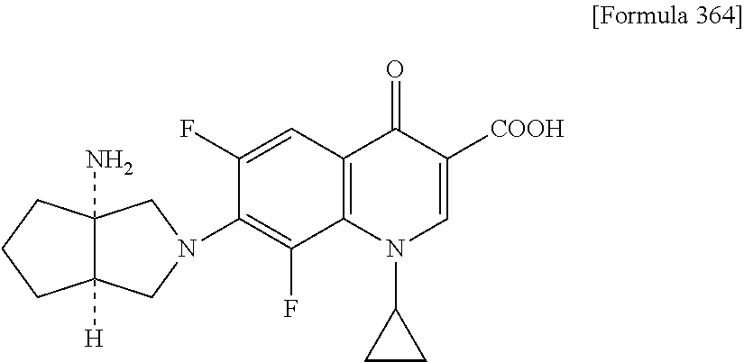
C1(F)=CC2=C(C(F)=C1N1CC3([H])C(N)(CCC3)C1)N(C1CC1)C=C([COOH])C2=O
